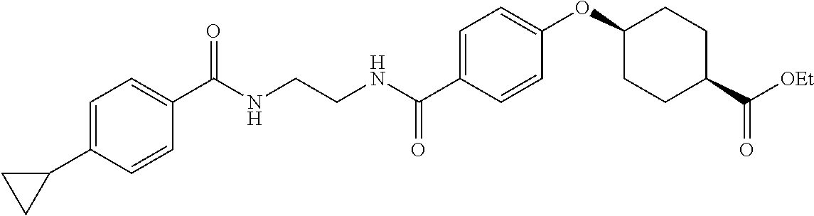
C1=C(C(NCCNC(C2=CC=C(C3CC3)C=C2)=O)=O)C=CC(OC2CCC(C(=O)[OEt])CC2)=C1
